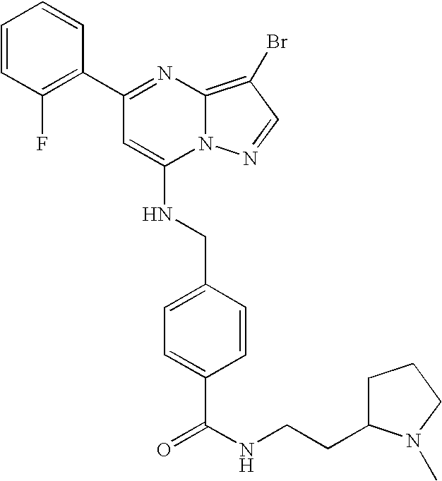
C1(C2=C(F)C=CC=C2)=NC2=C(Br)C=NN2C(NCC2=CC=C(C(NCCC3CCCN3C)=O)C=C2)=C1
